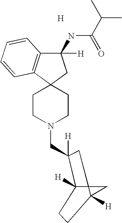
[H].C1CN(CC2([H])C3([H])C4(C([H])(CC3)C4)C2)CCC12CC(NC(=O)C(C)C)([H])C1=C2C=CC=C1
